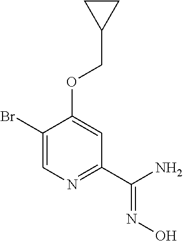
C1(Br)=CN=C(C(=NO)N)C=C1OCC1CC1
